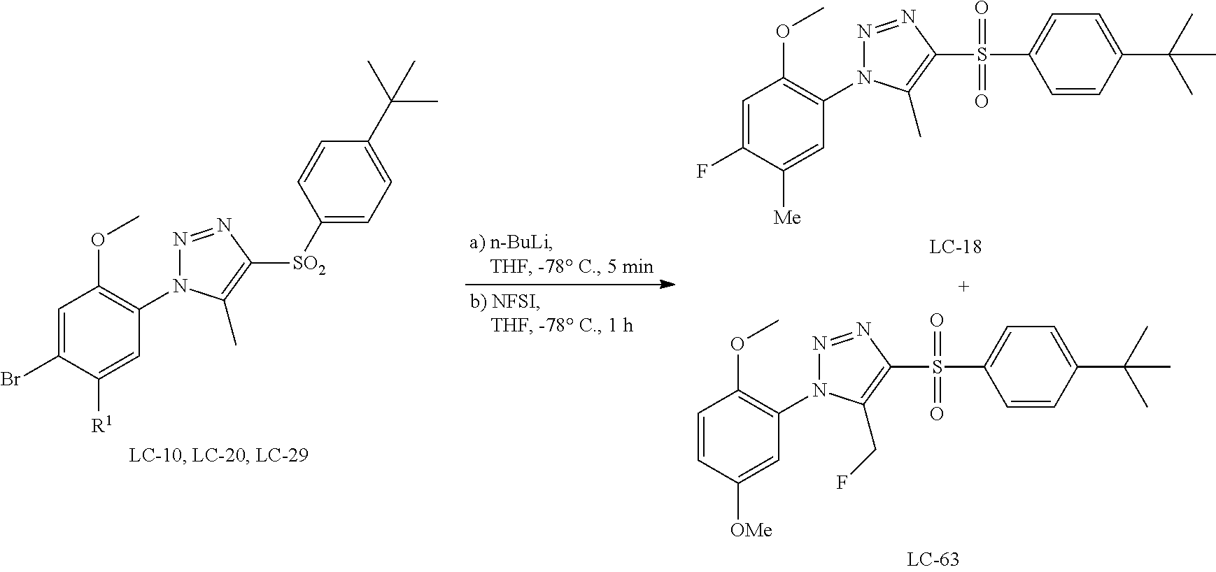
C1=C(F)C([Me])=CC(N2N=NC(S(C3=CC=C(C(C)(C)C)C=C3)(=O)=O)=C2C)=C1OC.C1=CC([OMe])=CC(N2N=NC(S(C3=CC=C(C(C)(C)C)C=C3)(=O)=O)=C2CF)=C1OC.C1=C(Br)C([R1])=CC(N2N=NC([SO2]C3=CC=C(C(C)(C)C)C=C3)=C2C)=C1OC
